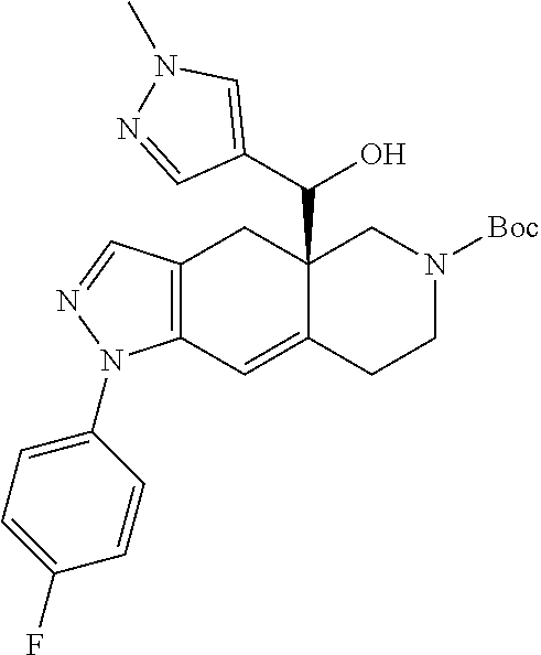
C12(C(C3=CN(C)N=C3)O)C(=CC3=C(C1)C=NN3C1=CC=C(F)C=C1)CCN([Boc])C2
